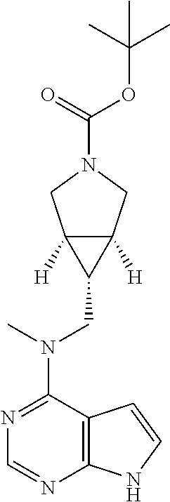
N1=C(N(CC2C3([H])C2([H])CN(C(=O)OC(C)(C)C)C3)C)C2=C(N=C1)NC=C2
